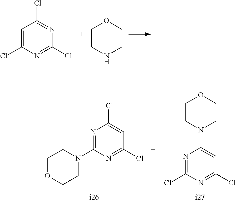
C1=C(Cl)N=C(Cl)N=C1Cl.C1CNCCO1.N1=C(N2CCOCC2)N=C(Cl)C=C1Cl.N1=C(Cl)N=C(Cl)C=C1N1CCOCC1
